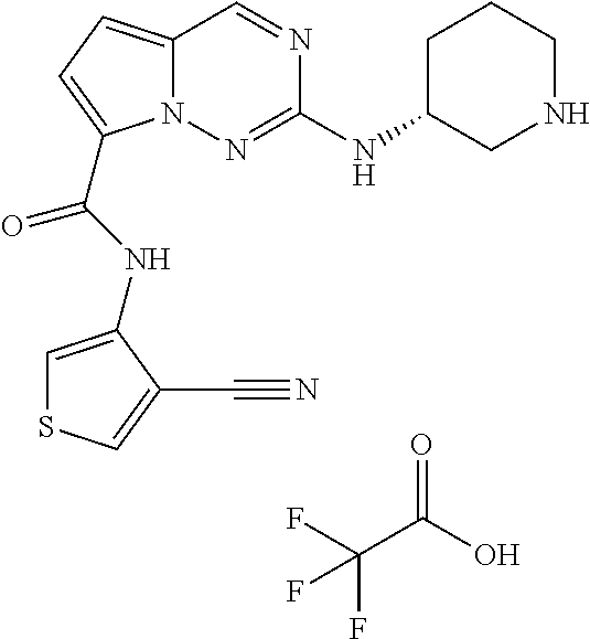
O=C(O)C(F)(F)F.C1(NC2=NN3C(=CC=C3C(NC3=CSC=C3C#N)=O)C=N2)CNCCC1
